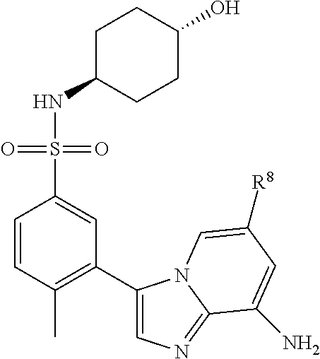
C1C(NS(C2=CC(C3=CN=C4N3C=C([R8])C=C4N)=C(C)C=C2)(=O)=O)CCC(O)C1
